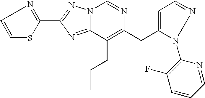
C1=NC(N2N=CC=C2CC2=C(CCC)C3=NC(C4=NC=CS4)=NN3C=N2)=C(F)C=C1
